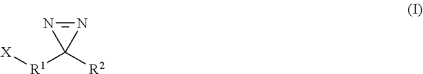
[X][R1]C1([R2])N=N1
